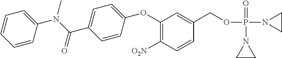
C1(OC2=CC=C(C(N(C)C3=CC=CC=C3)=O)C=C2)=C([O2N])C=CC(COP(N2CC2)(=O)N2CC2)=C1
